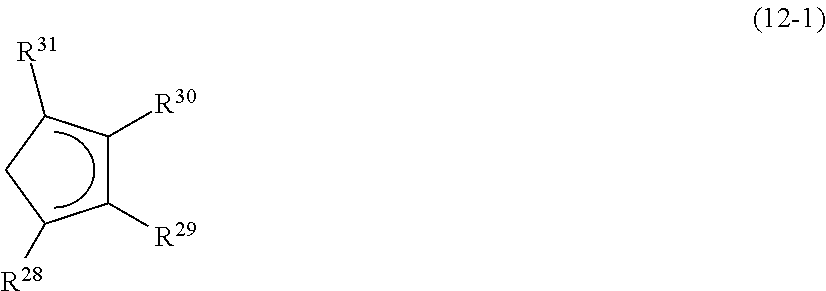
C1([R29])C([R30])C([R31])CC1[R28]
